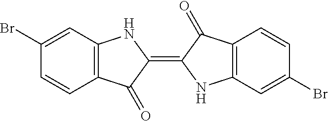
C1=CC2=C(C=C1Br)NC(=C1NC3=C(C=CC(Br)=C3)C1=O)C2=O
